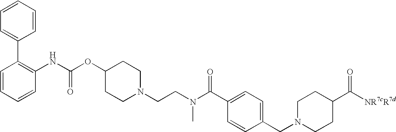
C1=CC=CC=C1C1=C(NC(OC2CCN(CCN(C(C3=CC=C(CN4CCC(C([NR7cR7d])=O)CC4)C=C3)=O)C)CC2)=O)C=CC=C1
